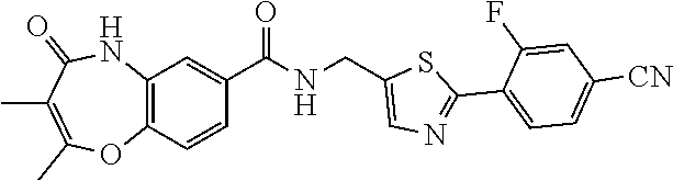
C12=C(C=CC(C(NCC3=CN=C(C4=CC=C([CN])C=C4F)S3)=O)=C1)OC(C)=C(C)C(=O)N2
